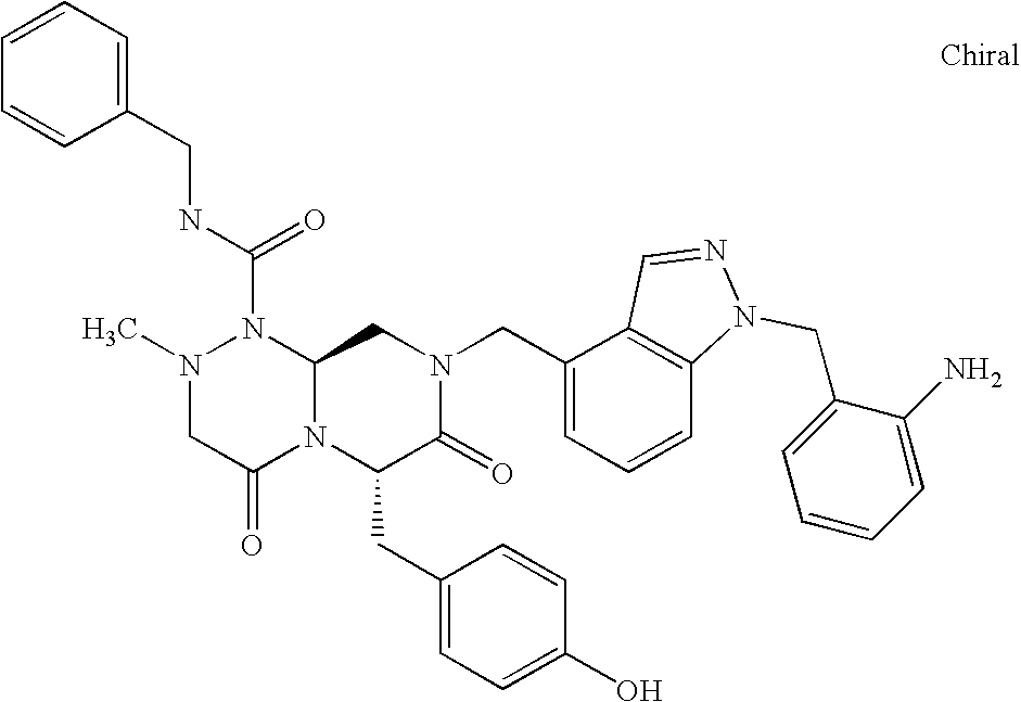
N(C(N1N(C)CC(=O)N2C1CN(CC1=CC=CC3=C1C=NN3CC1=CC=CC=C1N)C(=O)C2CC1=CC=C(O)C=C1)=O)CC1=CC=CC=C1
